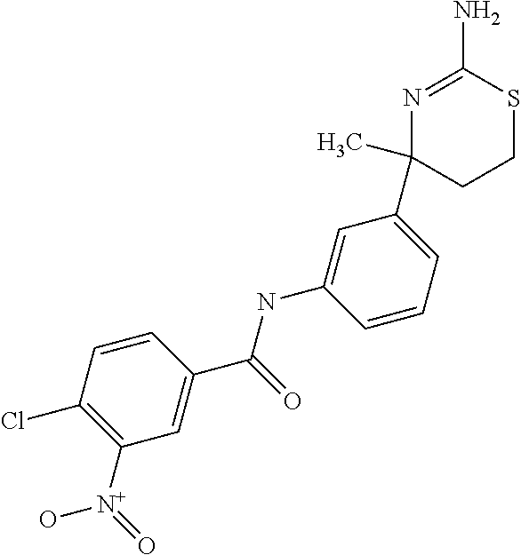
N1=C(N)SCCC1(C1=CC=CC(NC(C2=CC([N+](=O)O)=C(Cl)C=C2)=O)=C1)C
